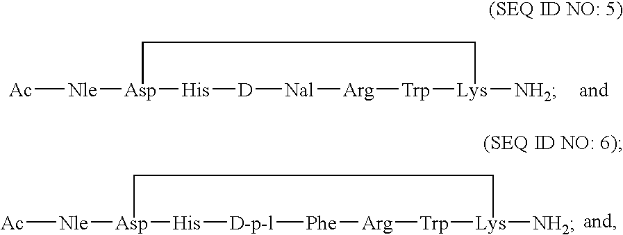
[Ac][Nle][Asp]1[His][D][Nal][Arg][Trp][Lys]([NH2])CC1.[Ac][Nle][Asp]1[His][D-p-l][Phe][Arg][Trp][Lys]([NH2])CC1
